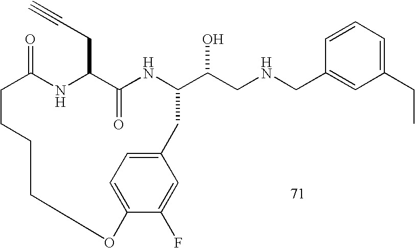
C1=CC=C(CC)C=C1CNCC(O)C1NC(=O)C(CC#C)NC(=O)CCCCOC2=CC=C(C1)C=C2F
